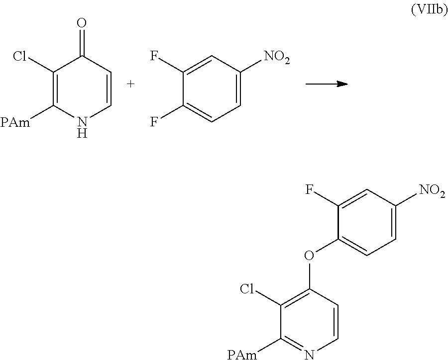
C1=C(OC2=C(Cl)C([PAm])=NC=C2)C(F)=CC([NO2])=C1.N1C=CC(=O)C(Cl)=C1[PAm].C1=C(F)C(F)=CC([NO2])=C1
